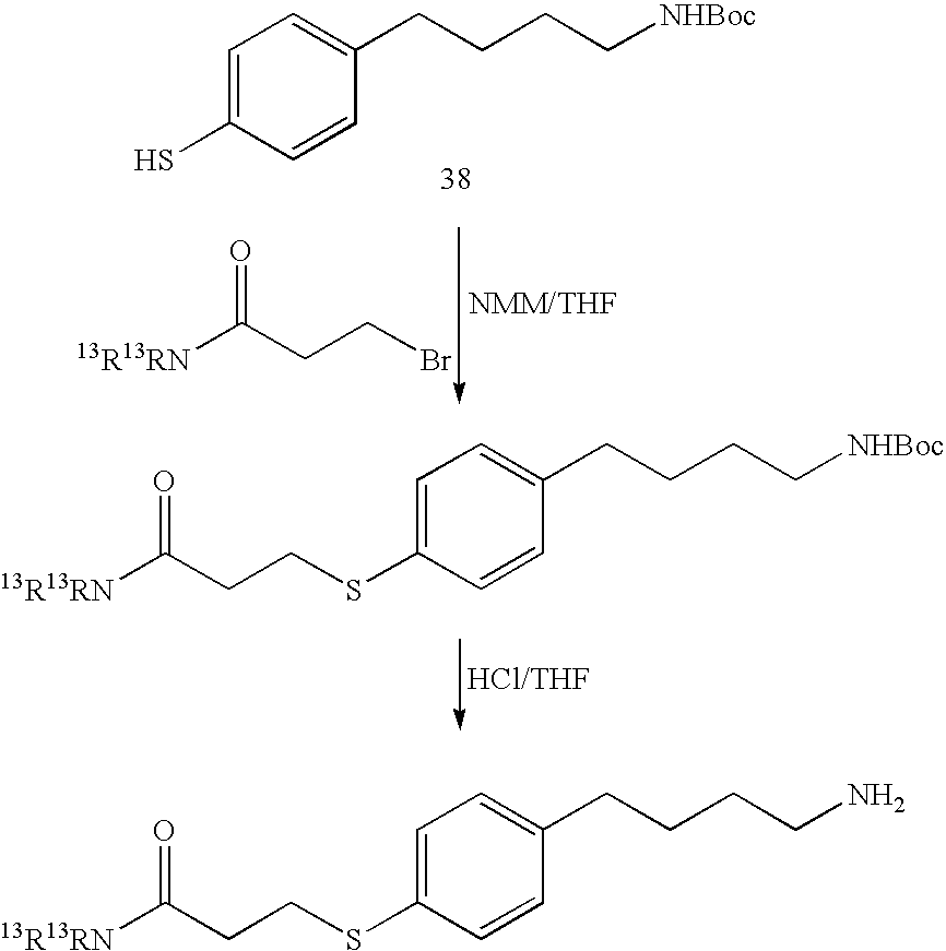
C1=C(S)C=CC(CCCC[NHBoc])=C1.[13R13RN]C(CCBr)=O.C1=C(SCCC([13R13RN])=O)C=CC(CCCC[NHBoc])=C1.C1=C(SCCC([13R13RN])=O)C=CC(CCCCN)=C1
